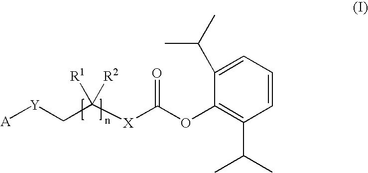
[A][Y]CC([X]C(OC1=C(C(C)C)C=CC=C1C(C)C)=O)([R2])[R1]
